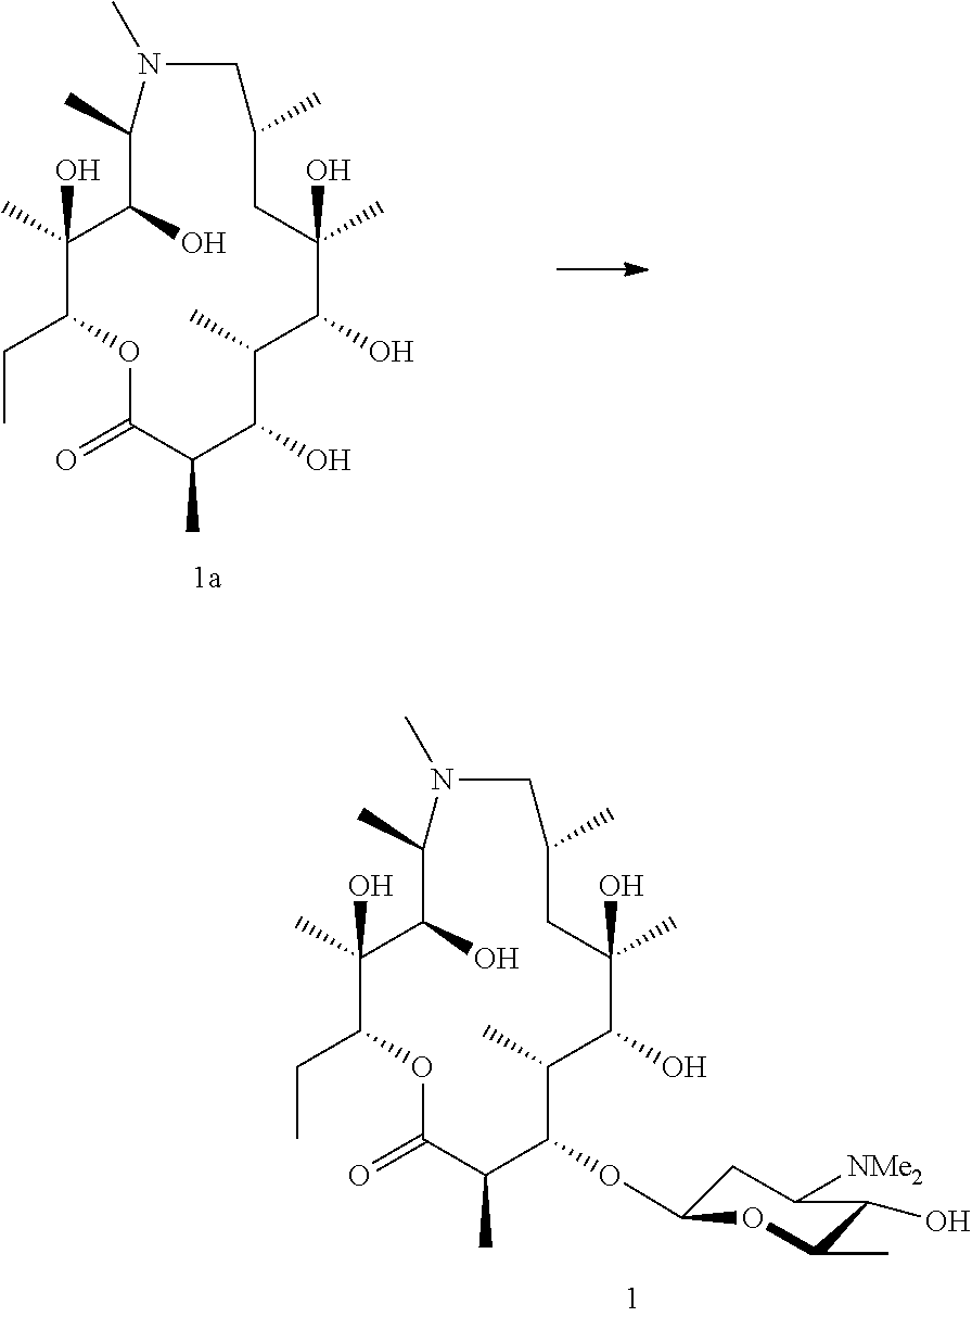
N1(C)CC(C)CC(C)(O)C(O)C(C)C(O)C(C)C(=O)OC(CC)C(C)(O)C(O)C1C.N1(C)CC(C)CC(C)(O)C(O)C(C)C(OC2CC([NMe2])C(O)C(C)O2)C(C)C(=O)OC(CC)C(C)(O)C(O)C1C
